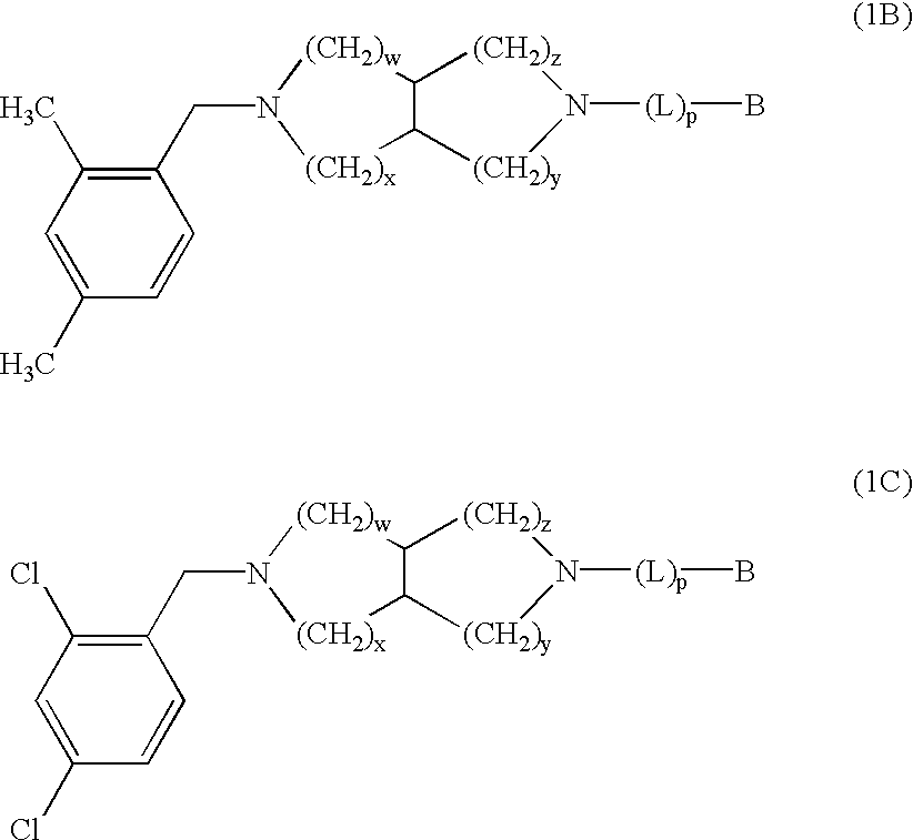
C1(C)=CC(C)=C(CN2[(CH2)x]C3C([(CH2)w]2)[(CH2)z]N([(L)p]B)[(CH2)y]3)C=C1.C1(Cl)=CC(Cl)=C(CN2[(CH2)x]C3C([(CH2)w]2)[(CH2)z]N([(L)p]B)[(CH2)y]3)C=C1
